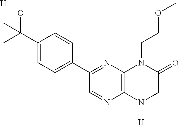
C12=C(NCC(=O)N1CCOC)N=CC(C1=CC=C(C(O)(C)C)C=C1)=N2.[H].[H]
